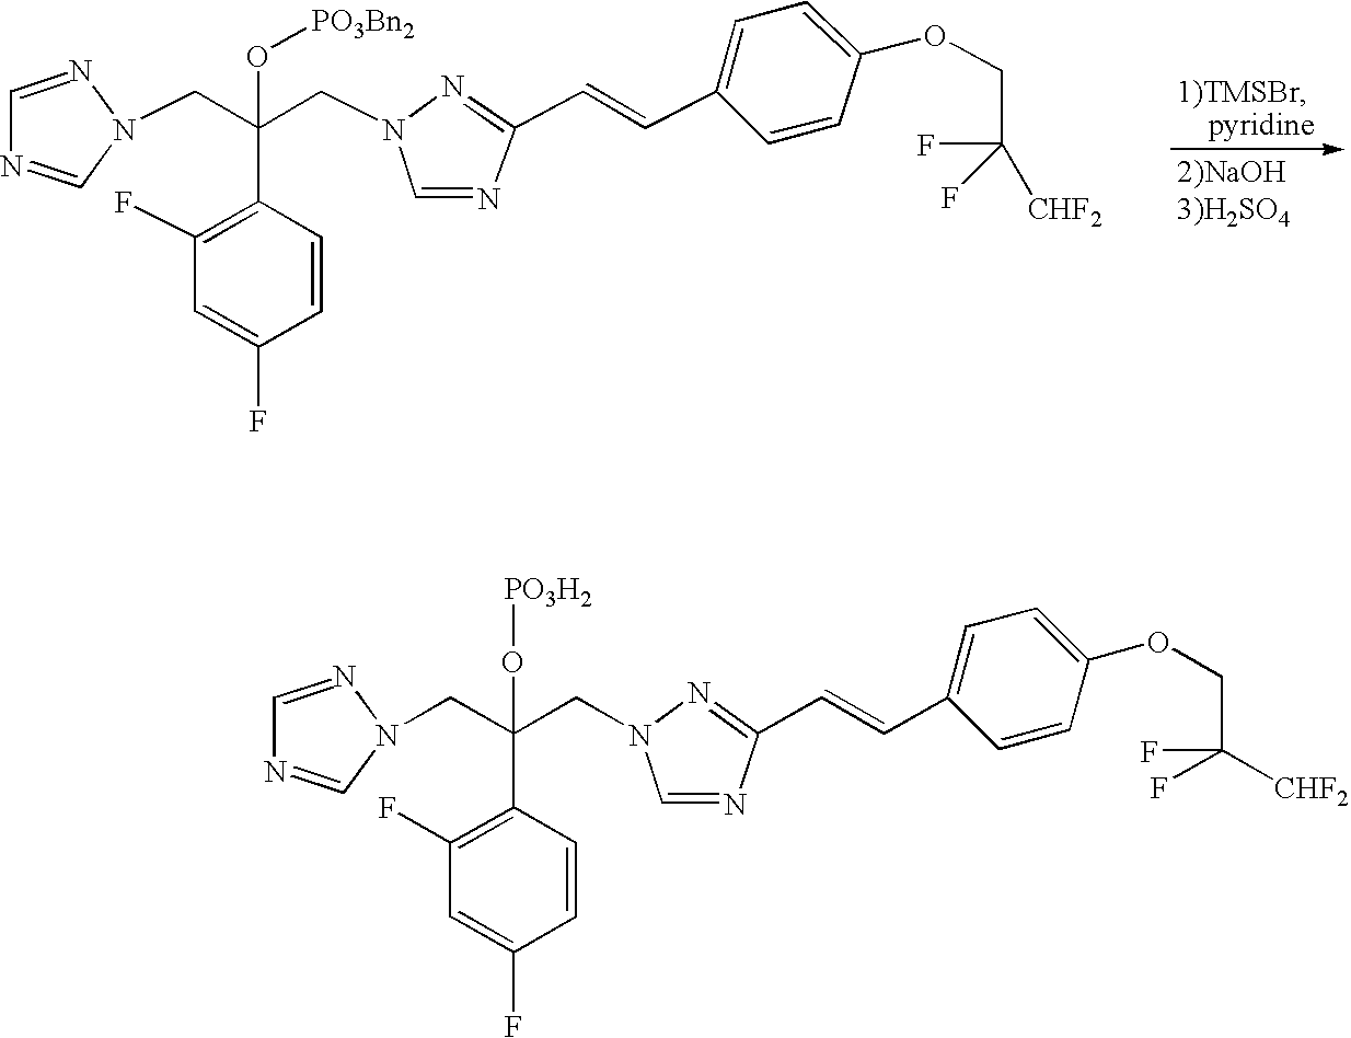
C1=NN(CC(CN2C=NC(C=CC3=CC=C(OCC(F)(F)[CHF2])C=C3)=N2)(O[PO3Bn2])C2=C(F)C=C(F)C=C2)C=N1.C1=NN(CC(CN2C=NC(C=CC3=CC=C(OCC([CHF2])(F)F)C=C3)=N2)(O[PO3H2])C2=C(F)C=C(F)C=C2)C=N1
